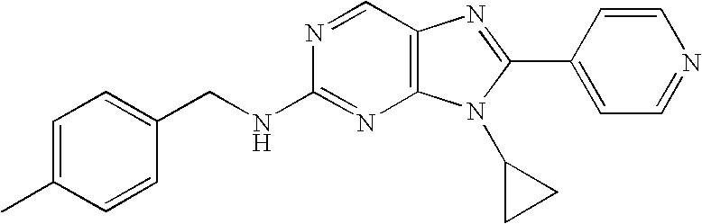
C(C1=CC=C(C)C=C1)NC1=NC2=C(C=N1)N=C(C1=CC=NC=C1)N2C1CC1
